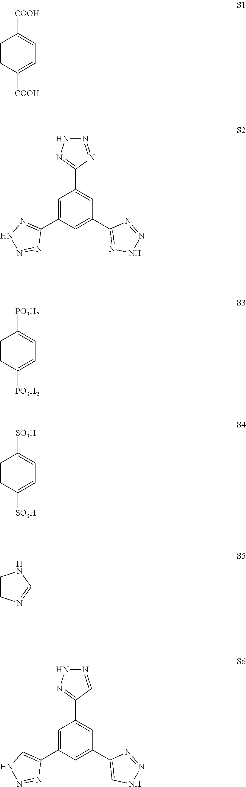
C1=CC([COOH])=CC=C1[COOH].C1=C(C2=NNN=N2)C=C(C2=NNN=N2)C=C1C1=NNN=N1.C1=CC([PO3H2])=CC=C1[PO3H2].C1=CC([SO3H])=CC=C1[SO3H].C1=CN=CN1.C1=C(C2=CNN=N2)C=C(C2=CNN=N2)C=C1C1=NNN=C1
